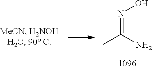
CC(N)=NO
